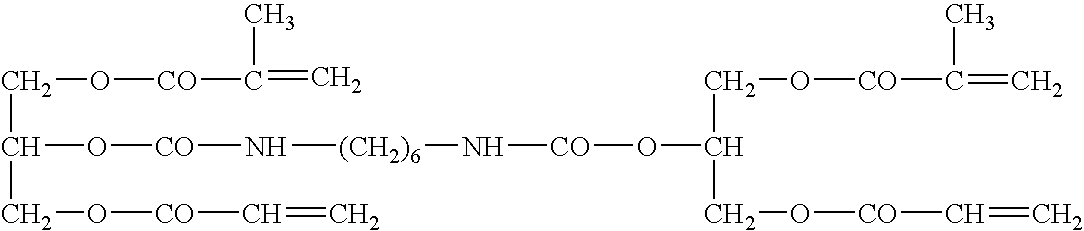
C(O[CO]C(=C)C)C(O[CO]N[(CH2)6]N[CO]OC(CO[CO]C(=C)C)CO[CO]C=C)CO[CO]C=C
